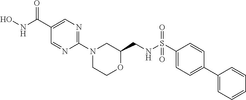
ONC(C1=CN=C(N2CCOC(CNS(C3=CC=C(C4=CC=CC=C4)C=C3)(=O)=O)C2)N=C1)=O
